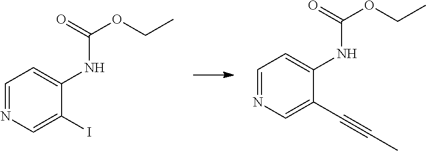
C1=NC=C(C#CC)C(NC(OCC)=O)=C1.C1=NC=C(I)C(NC(OCC)=O)=C1
